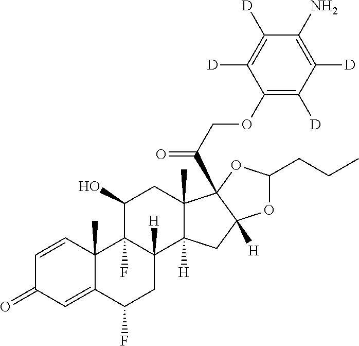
C1=CC2(C)C(=CC1=O)C(F)CC1([H])C2(F)C(O)CC2(C)C1([H])CC1([H])C2(C(COC2=C([D])C([D])=C(N)C([D])=C2[D])=O)OC(CCC)O1
